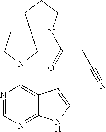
N1=CN=C2C(=C1N1CC3(N(C(CC#N)=O)CCC3)CC1)C=CN2
